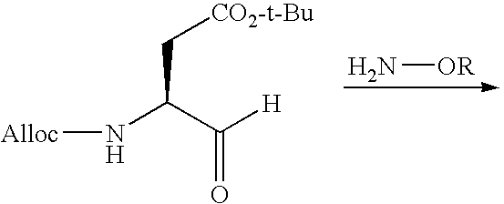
[Alloc]NC(C([H])=O)C[CO2-t-Bu].N[OR]
